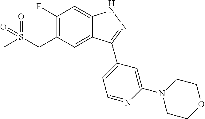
C1(F)=C(CS(C)(=O)=O)C=C2C(=C1)NN=C2C1=CC=NC(N2CCOCC2)=C1
